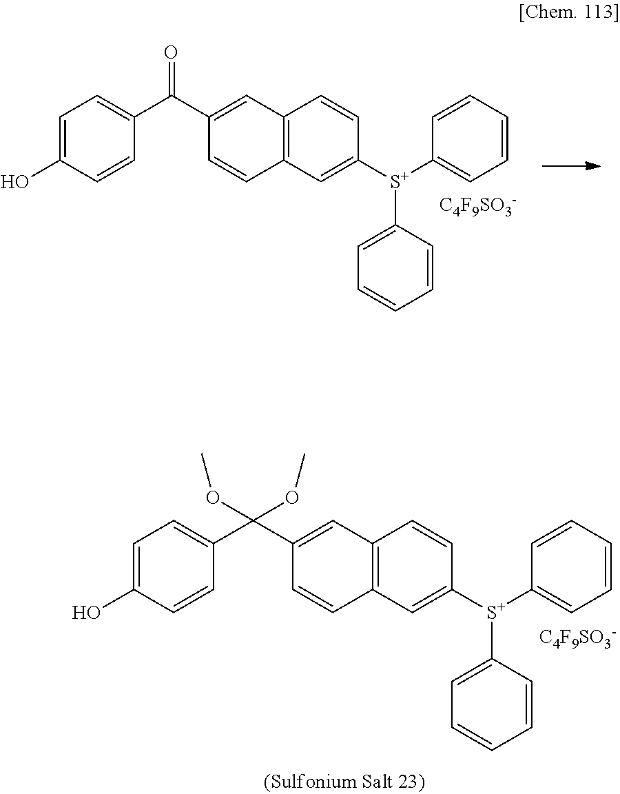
C1=C(O)C=CC(C(C2=CC3=C(C=C2)C=C([S+](C2=CC=CC=C2)C2=CC=CC=C2)C=C3)(OC)OC)=C1.[C4F9SO3-].C1=C(O)C=CC(C(C2=CC3=C(C=C2)C=C([S+](C2=CC=CC=C2)C2=CC=CC=C2)C=C3)=O)=C1.[C4F9SO3-]
